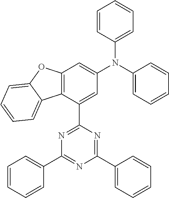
C12=C(C(C3=NC(C4=CC=CC=C4)=NC(C4=CC=CC=C4)=N3)=CC(N(C3=CC=CC=C3)C3=CC=CC=C3)=C1)C1=CC=CC=C1O2
